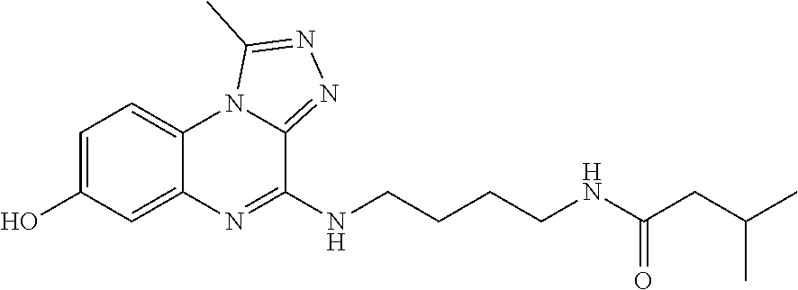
N1=C(NCCCCNC(CC(C)C)=O)C2=NN=C(C)N2C2=CC=C(O)C=C12
